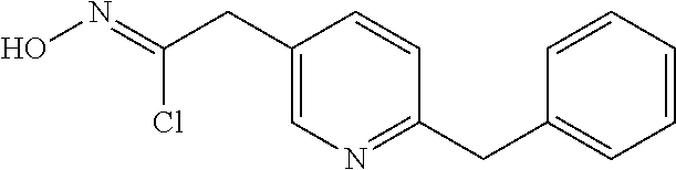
C1(CC(=NO)Cl)=CN=C(CC2=CC=CC=C2)C=C1
